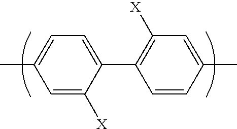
C1=C([X])C(C2=C([X])C=C(C)C=C2)=CC=C1C
